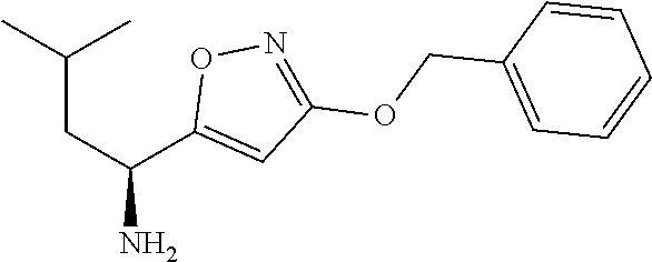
C(CC(N)C1=CC(OCC2=CC=CC=C2)=NO1)(C)C
